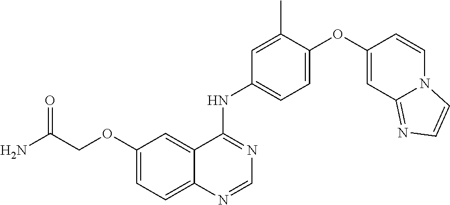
C12=CC=C(OCC(N)=O)C=C1C(NC1=CC=C(OC3=CC4=NC=CN4C=C3)C(C)=C1)=NC=N2
